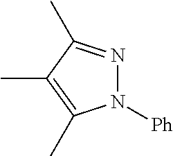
CC1=C(C)N([Ph])N=C1C
